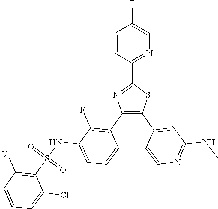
C1(C2=NC=C(F)C=C2)=NC(C2=C(F)C(NS(C3=C(Cl)C=CC=C3Cl)(=O)=O)=CC=C2)=C(C2=NC(NC)=NC=C2)S1
